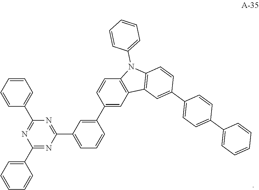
C1(C2=CC3=C(C=C2)N(C2=CC=CC=C2)C2=C3C=C(C3=CC=C(C4=CC=CC=C4)C=C3)C=C2)=CC(C2=NC(C3=CC=CC=C3)=NC(C3=CC=CC=C3)=N2)=CC=C1
